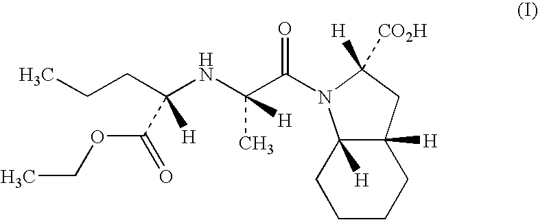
C1CCC2([H])C([H])(C1)N(C(C(NC(CCC)([H])C(=O)OCC)([H])C)=O)C([H])([CO2H])C2
